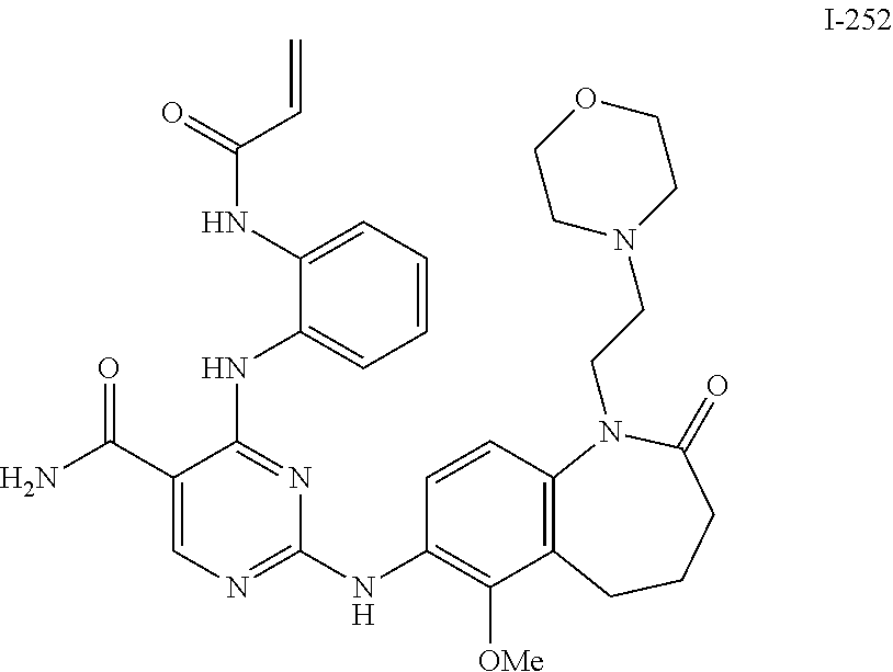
NC(C1=CN=C(NC2=C([OMe])C3=C(C=C2)N(CCN2CCOCC2)C(=O)CCC3)N=C1NC1=CC=CC=C1NC(C=C)=O)=O
